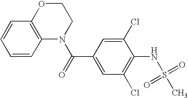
C1OC2=C(N(C(=O)C3=CC(Cl)=C(NS(=O)(=O)C)C(Cl)=C3)C1)C=CC=C2
